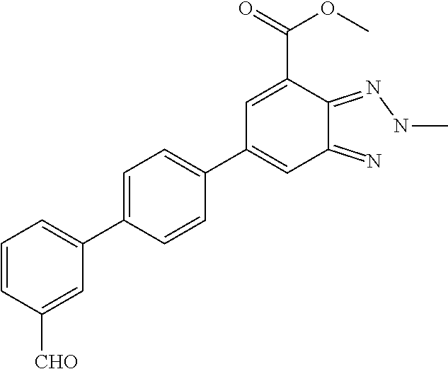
C1=CC([CHO])=CC(C2=CC=C(C3=CC(=N)C(=NNC)C(C(=O)OC)=C3)C=C2)=C1
